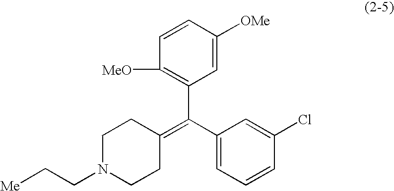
C(N1CCC(=C(C2=CC=CC(Cl)=C2)C2=C([MeO])C=CC([OMe])=C2)CC1)C[Me]
